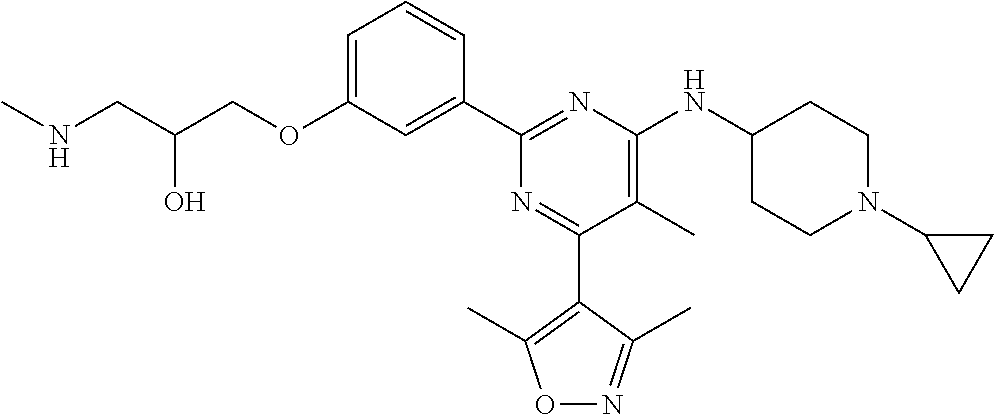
C1=C(OCC(CNC)O)C=C(C2=NC(NC3CCN(C4CC4)CC3)=C(C)C(C3=C(C)ON=C3C)=N2)C=C1
